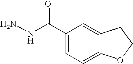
NNC(=O)C1=CC=C2C(=C1)CCO2
